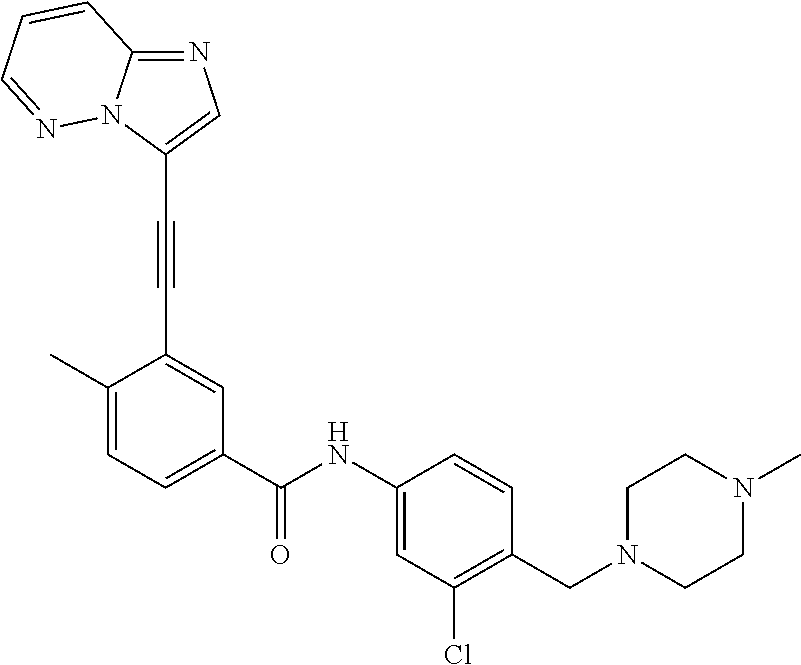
N1=C2N(C(C#CC3=CC(C(NC4=CC(Cl)=C(CN5CCN(C)CC5)C=C4)=O)=CC=C3C)=C1)N=CC=C2
